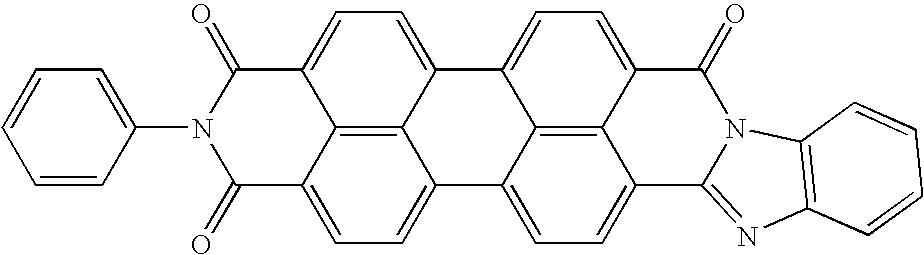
C12=CC=C3C4=C1C(=CC=C4C1=CC=C4C5=C1C3=CC=C5C1=NC3=C(N1C4=O)C=CC=C3)C(=O)N(C1=CC=CC=C1)C2=O
